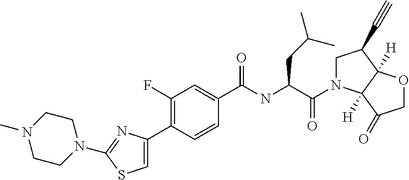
C1(C2=C(F)C=C(C(NC(CC(C)C)C(N3CC(C#C)C4([H])C3([H])C(=O)CO4)=O)=O)C=C2)=CSC(N2CCN(C)CC2)=N1
